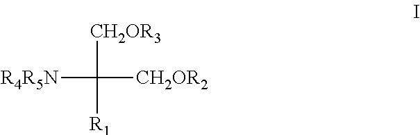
[R4R5N]C([CH2OR2])([CH2OR3])[R1]
